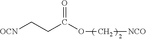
C(CC(=O)OC[NCO])[OCN]
